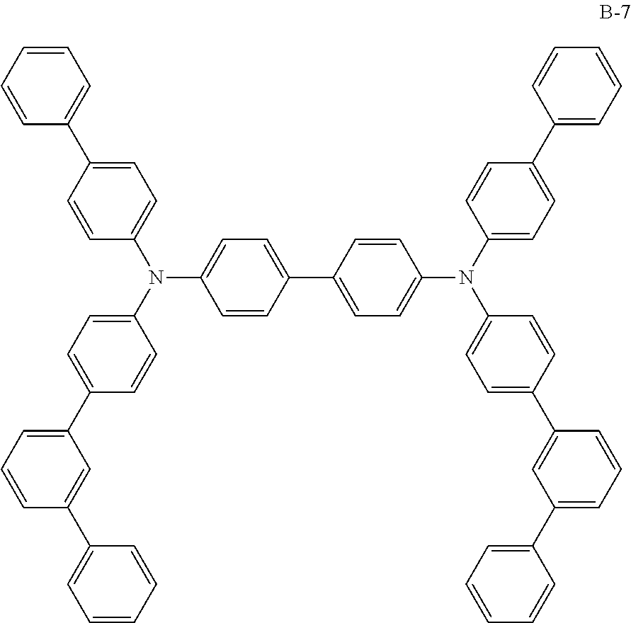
N(C1=CC=C(C2=CC=C(N(C3=CC=C(C4=CC=CC=C4)C=C3)C3=CC=C(C4=CC(C5=CC=CC=C5)=CC=C4)C=C3)C=C2)C=C1)(C1=CC=C(C2=CC=CC=C2)C=C1)C1=CC=C(C2=CC=CC(C3=CC=CC=C3)=C2)C=C1
